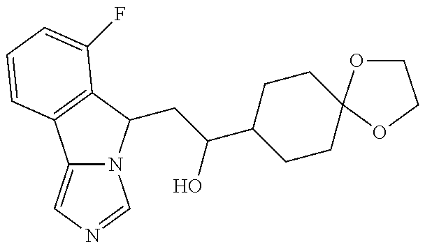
C12=CN=CN1C(CC(O)C1CCC3(CC1)OCCO3)C1=C2C=CC=C1F
